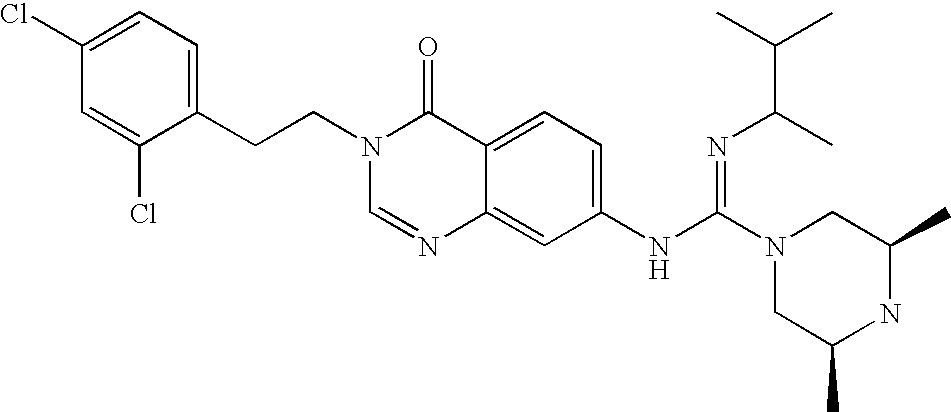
C1(Cl)=CC=C(CCN2C=NC3=CC(NC(N4CC(C)NC(C)C4)=NC(C(C)C)C)=CC=C3C2=O)C(Cl)=C1
